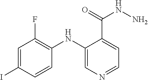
C1=C(I)C=CC(NC2=CN=CC=C2C(=O)NN)=C1F
